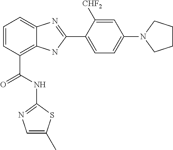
C1=CC(C(NC2=NC=C(C)S2)=O)=C2C(=C1)N=C(C1=CC=C(N3CCCC3)C=C1[CHF2])N2
